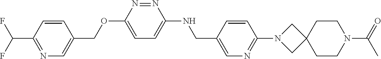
C1=CC(C(F)F)=NC=C1COC1=CC=C(NCC2=CN=C(N3CC4(C3)CCN(C(=O)C)CC4)C=C2)N=N1
